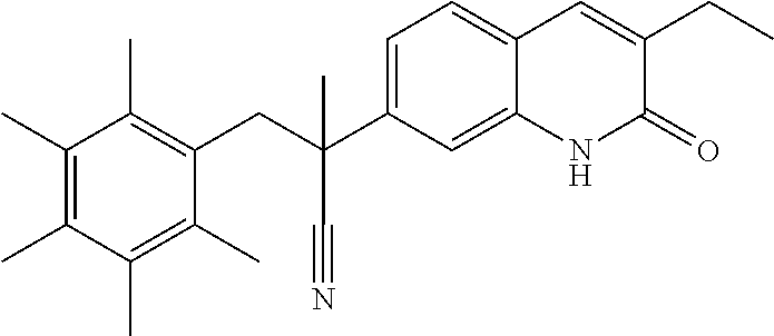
CC1=C(C)C(C)=C(C)C(C)=C1CC(C#N)(C1=CC=C2C(=C1)NC(=O)C(CC)=C2)C
